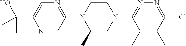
C1(C)=C(C)C(N2CCN(C3=NC=C(C(C)(O)C)N=C3)C(C)C2)=NN=C1Cl
